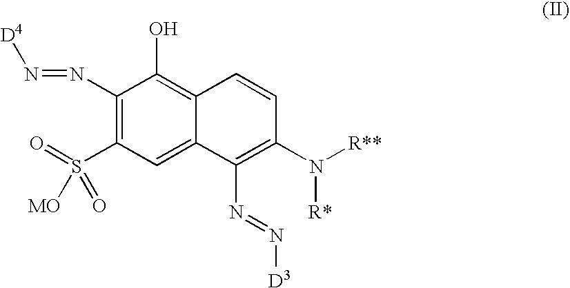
C1(N=N[D4])=C(S(=O)([MO])=O)C=C2C(=C1O)C=CC(N([R**])[R*])=C2N=N[D3]
